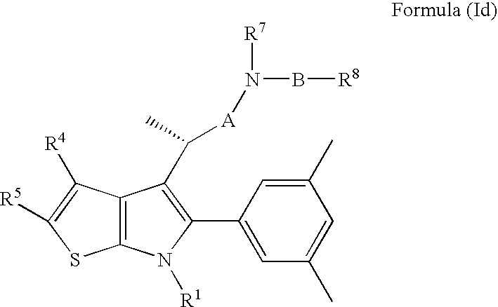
C12=C(C([R4])=C([R5])S1)C(C([A]N(B[R8])[R7])C)=C(C1=CC(C)=CC(C)=C1)N2[R1]
